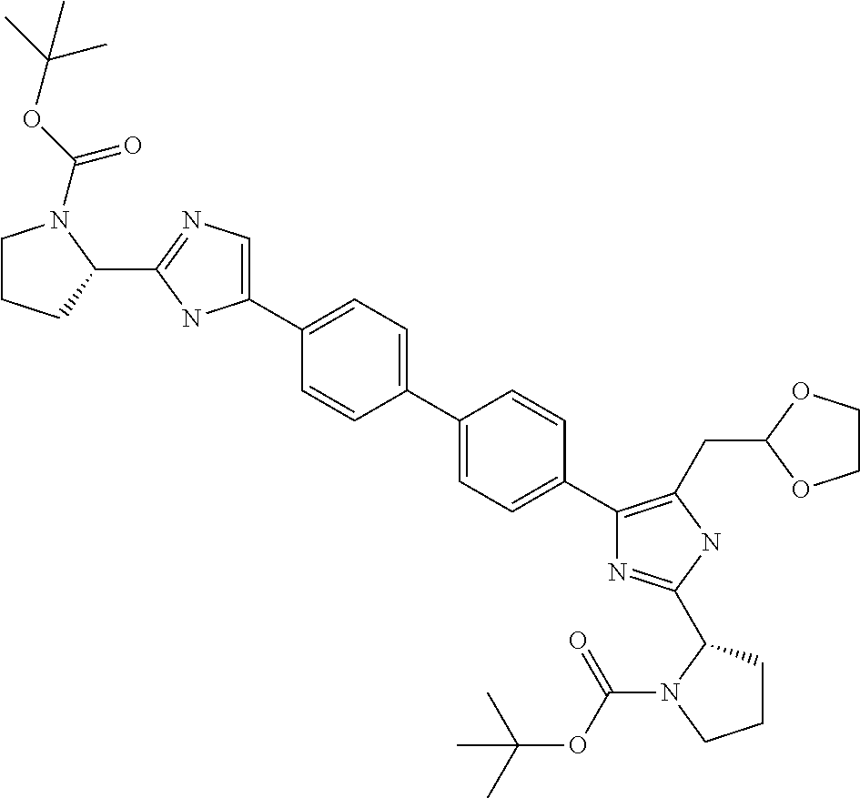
C1CCC(C2=NC=C(C3=CC=C(C4=CC=C(C5=C(CC6OCCO6)NC(C6CCCN6C(=O)OC(C)(C)C)=N5)C=C4)C=C3)N2)N1C(OC(C)(C)C)=O
